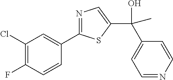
C1(Cl)=C(F)C=CC(C2=NC=C(C(C)(C3=CC=NC=C3)O)S2)=C1
